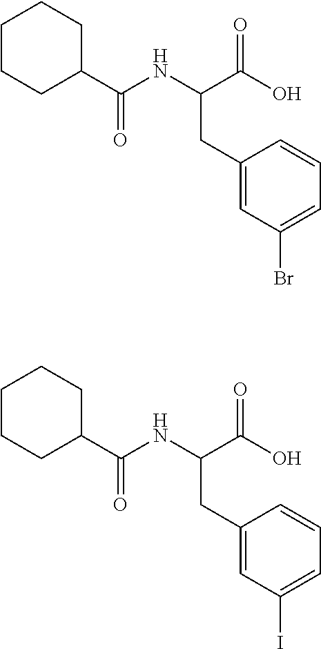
C1(C(NC(C(O)=O)CC2=CC(Br)=CC=C2)=O)CCCCC1.C1(C(NC(C(O)=O)CC2=CC(I)=CC=C2)=O)CCCCC1
